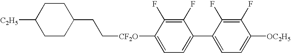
C([CF2O]C1=CC=C(C2=CC=C([OC2H5])C(F)=C2F)C(F)=C1F)CC1CCC([C2H5])CC1
